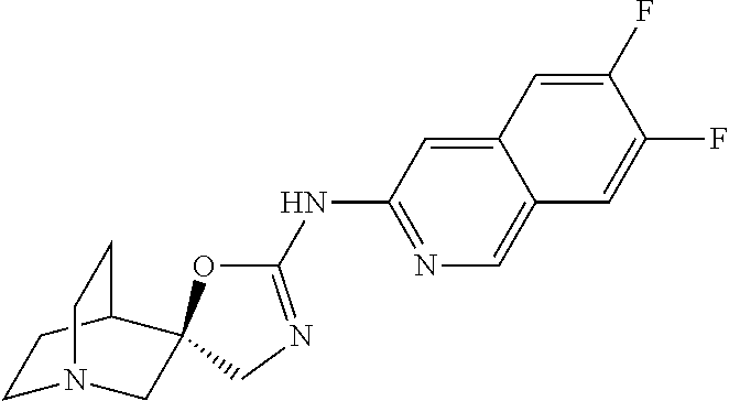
C1(NC2=NC=C3C(=C2)C=C(F)C(F)=C3)=NCC2(O1)CN1CCC2CC1
